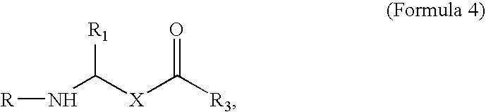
[R]NC([X]C([R3])=O)[R1]
